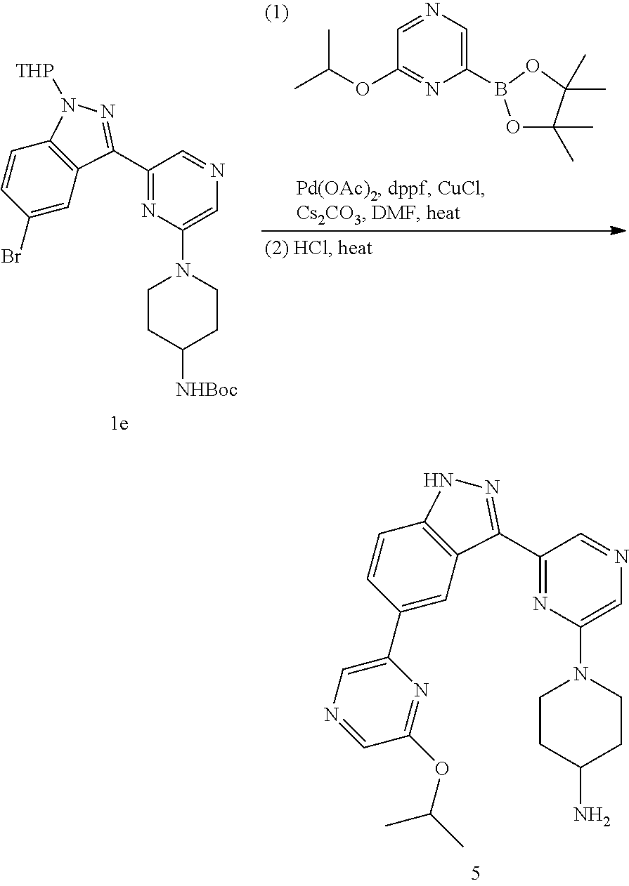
CC(OC1=NC(B2OC(C)(C)C(C)(C)O2)=CN=C1)C.C1=CC(Br)=CC2=C1N([THP])N=C2C1=NC(N2CCC([NHBoc])CC2)=CN=C1.C1=CC(C2=CN=CC(OC(C)C)=N2)=CC2=C1NN=C2C1=NC(N2CCC(N)CC2)=CN=C1
